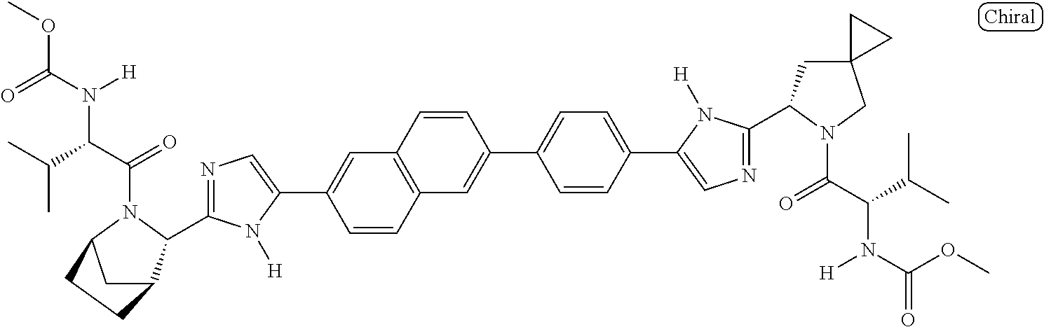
C1=CC2=C(C=C1C1=CN=C(C3C4CC(N3C(C(C(C)C)N(C(=O)OC)[H])=O)CC4)N1[H])C=CC(C1=CC=C(C3=CN=C(C4CC5(CN4C(C(C(C)C)N(C(OC)=O)[H])=O)CC5)N3[H])C=C1)=C2
